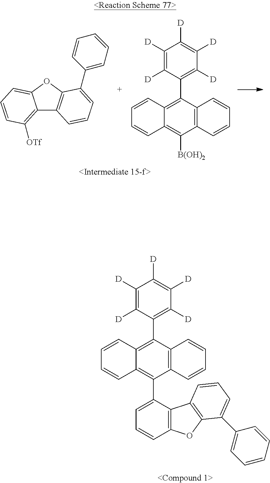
C12=C([OTf])C=CC=C1OC1=C2C=CC=C1C1=CC=CC=C1.C1=CC2=C(C3=C([D])C([D])=C([D])C([D])=C3[D])C3=C(C([B(OH)2])=C2C=C1)C=CC=C3.C1=CC2=C(C3=C([D])C([D])=C([D])C([D])=C3[D])C3=C(C(C4=CC=CC5=C4C4=C(O5)C(C5=CC=CC=C5)=CC=C4)=C2C=C1)C=CC=C3
